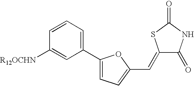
C1(C2=CC=C(C=C3C(=O)NC(=O)S3)O2)=CC=CC([R12OCHN])=C1
